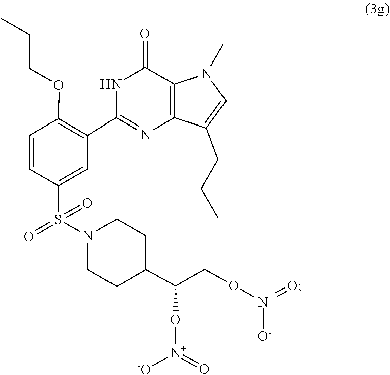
[N+](=O)(OC(C1CCN(S(=O)(=O)C2=CC(C3=NC4=C(C(=O)N3)N(C)C=C4CCC)=C(OCCC)C=C2)CC1)CO[N+](=O)[O-])[-O]
